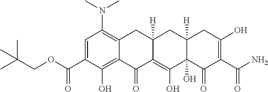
C1=C(C(OCC(C)(C)C)=O)C(O)=C2C(=C1N(C)C)CC1([H])C(=C(O)C3(O)C([H])(C1)CC(O)=C(C(N)=O)C3=O)C2=O
